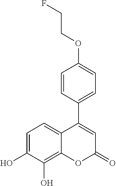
C1=CC(C2=CC(=O)OC3=C(O)C(O)=CC=C23)=CC=C1OCCF
